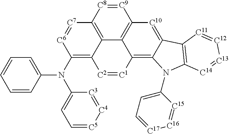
[C9]1=[C8]C2=C3C4=C1[C10]=C1C(=C4[C1]=[C2]C3=C(N(C3=CC=[C5][C4]=[C3]3)C3=CC=CC=C3)[C6]=[C7]2)N(C2=CC=[C17][C16]=[C15]2)C2=C1[C11]=[C12][C13]=[C14]2
